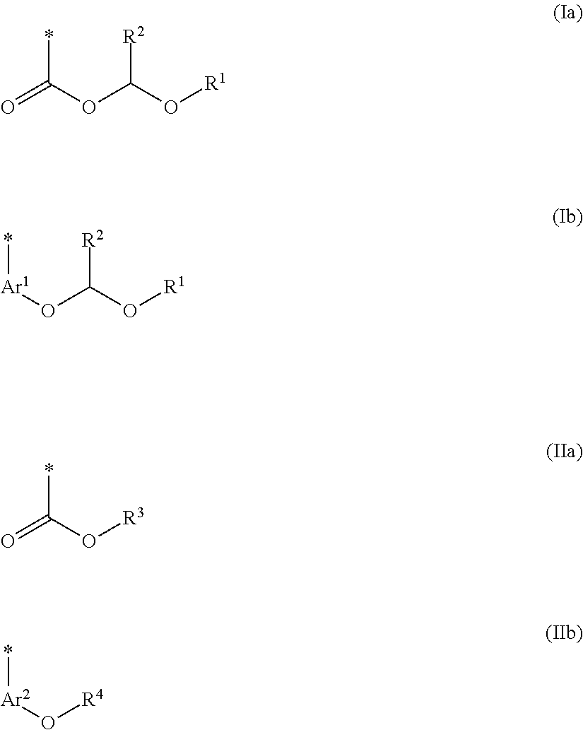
O=C(OC(O[R1])[R2])*.[Ar1](OC(O[R1])[R2])*.O=C(O[R3])*.[Ar2](O[R4])*
